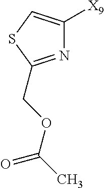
N1=C(COC(C)=O)SC=C1[X9]
